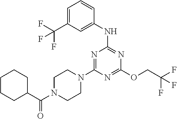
C1(NC2=NC(OCC(F)(F)F)=NC(N3CCN(C(C4CCCCC4)=O)CC3)=N2)=CC(C(F)(F)F)=CC=C1
